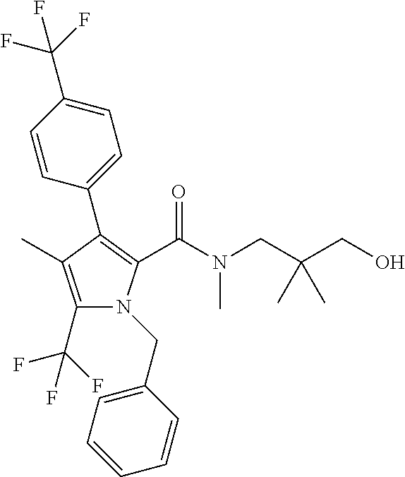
C1(C(F)(F)F)=C(C)C(C2=CC=C(C(F)(F)F)C=C2)=C(C(N(C)CC(CO)(C)C)=O)N1CC1=CC=CC=C1
